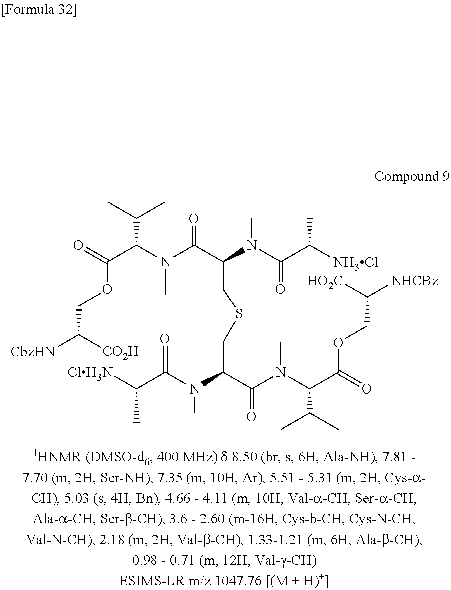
[CbzHN]C([CO2H])COC(C(N(C(C(N(C)C(C([NH3Cl])C)=O)CSCC(N(C)C(C([ClH3N])C)=O)C(N(C(C(=O)OCC([NHCBz])[HO2C])C(C)C)C)=O)=O)C)C(C)C)=O
